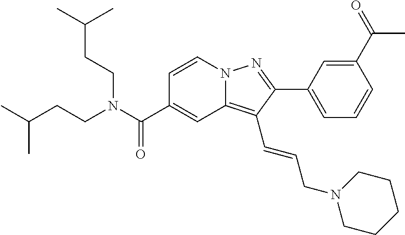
C1=CN2C(=C(C=CCN3CCCCC3)C(C3=CC=CC(C(=O)C)=C3)=N2)C=C1C(N(CCC(C)C)CCC(C)C)=O
